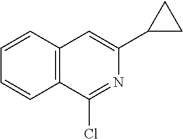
C1=CC2=C(C=C1)C(Cl)=NC(C1CC1)=C2
